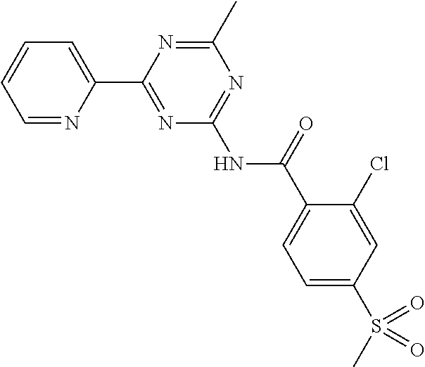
C1=NC(C2=NC(NC(C3=CC=C(S(C)(=O)=O)C=C3Cl)=O)=NC(C)=N2)=CC=C1
